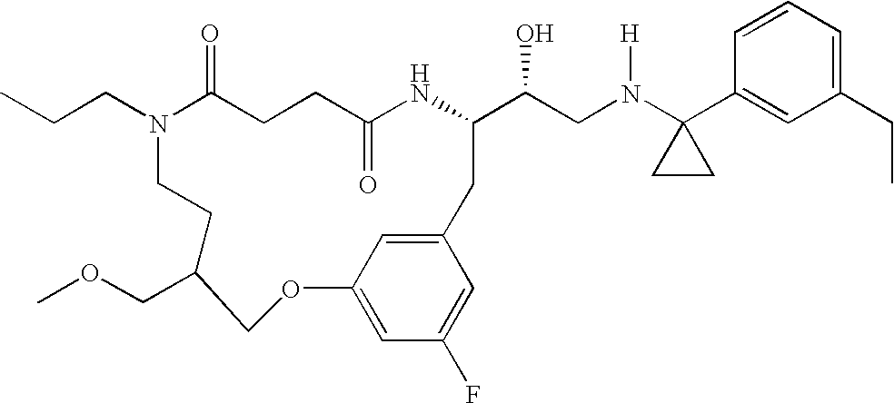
N1(CCC)C(=O)CCC(=O)NC(C(CN(C2(C3=CC(CC)=CC=C3)CC2)[H])O)CC2=CC(=CC(F)=C2)OCC(COC)CC1
